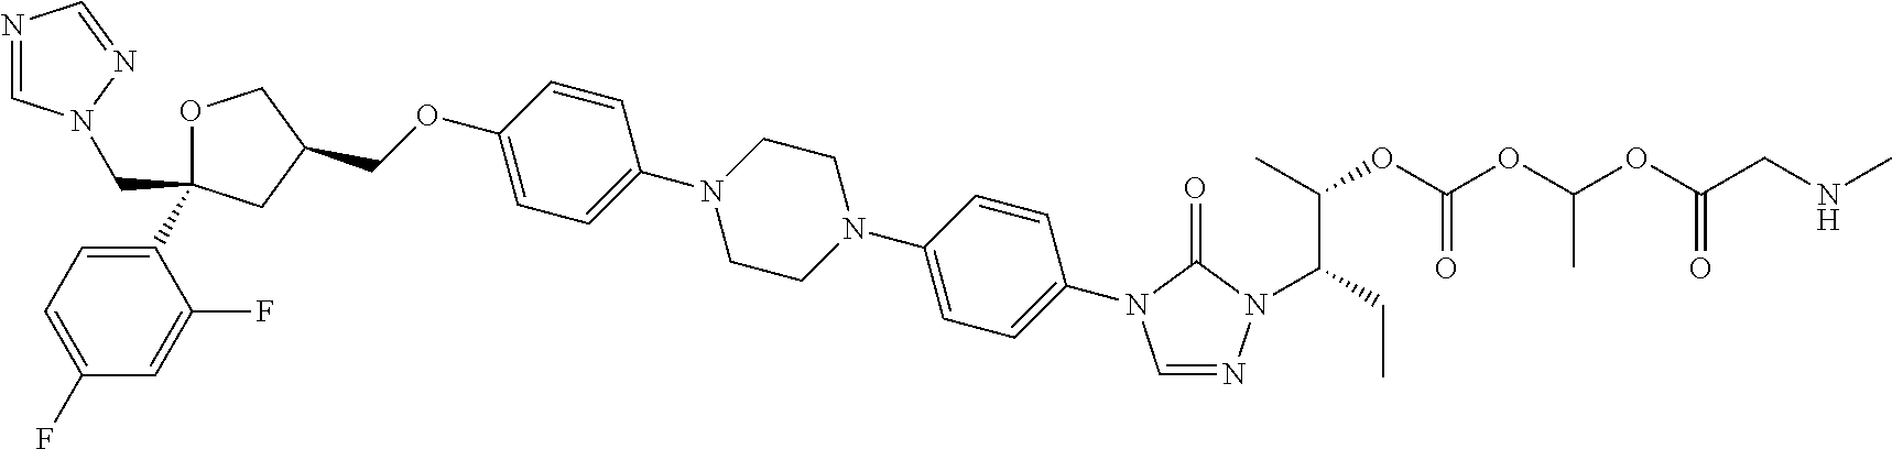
C1OC(C2=CC=C(F)C=C2F)(CN2C=NC=N2)CC1COC1=CC=C(N2CCN(C3=CC=C(N4C=NN(C(CC)C(C)OC(OC(OC(CNC)=O)C)=O)C4=O)C=C3)CC2)C=C1
